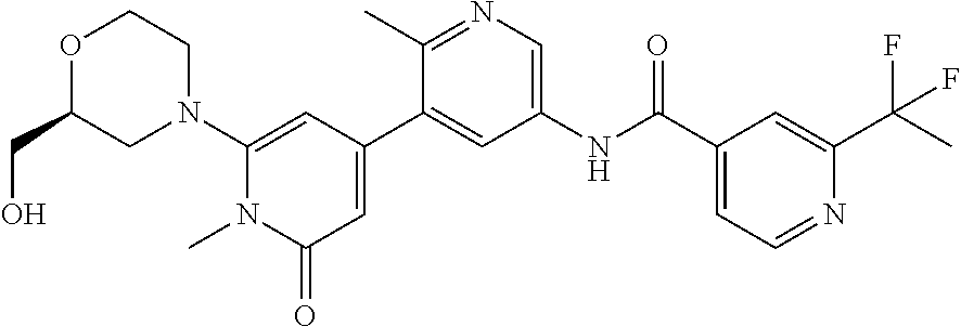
C1=C(C2=CC(NC(C3=CC=NC(C(C)(F)F)=C3)=O)=CN=C2C)C=C(N2CCOC(CO)C2)N(C)C1=O
